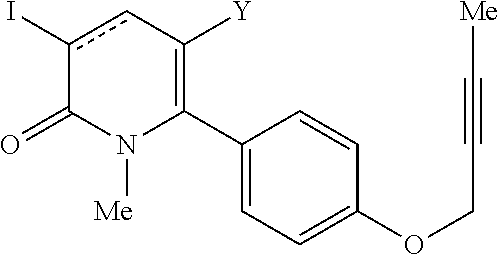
C1(C2=C([Y])cc(I)C(=O)N2[Me])=CC=C(OCC#C[Me])C=C1
